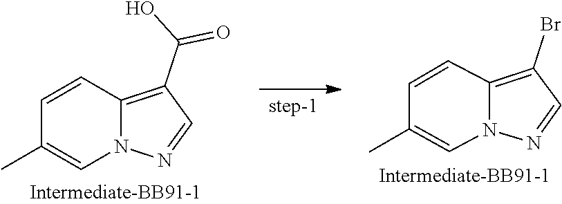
C1=CC2=C(C(O)=O)C=NN2C=C1C.C1(C)=CN2C(=C(Br)C=N2)C=C1
